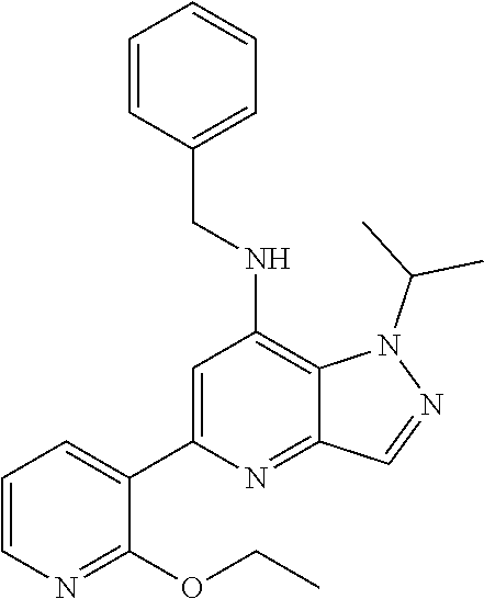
N1(C(C)C)C2=C(NCC3=CC=CC=C3)C=C(C3=CC=CN=C3OCC)N=C2C=N1
